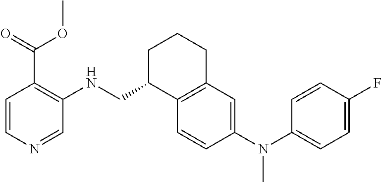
N(C1=CC=C(F)C=C1)(C1=CC2=C(C=C1)C(CNC1=C(C(=O)OC)C=CN=C1)CCC2)C
